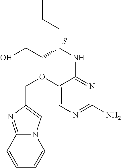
C1(OCC2=CN3C(=N2)C=CC=C3)=CN=C(N)N=C1NC(CCC)CCO.S
